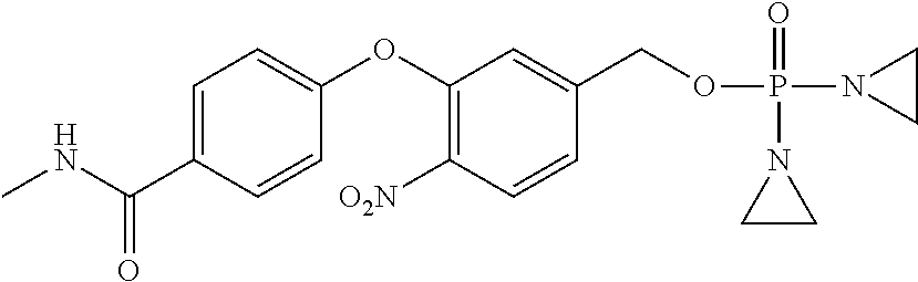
C1(OC2=CC=C(C(NC)=O)C=C2)=C([O2N])C=CC(COP(N2CC2)(=O)N2CC2)=C1
